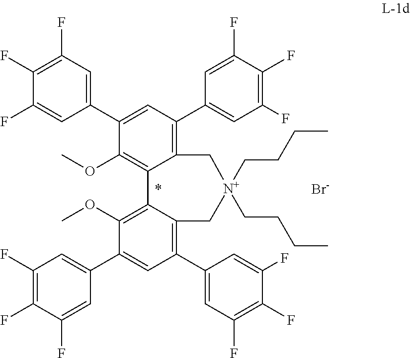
C1(C2=CC(F)=C(F)C(F)=C2)=C2C(=C(OC)C(C3=CC(F)=C(F)C(F)=C3)=C1)C1=C(OC)C(C3=CC(F)=C(F)C(F)=C3)=CC(C3=CC(F)=C(F)C(F)=C3)=C1C[N+](CCCC)(CCCC)C2.[Br-]
